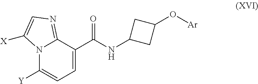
C12=NC=C([X])N1C([Y])=CC=C2C(NC1CC(O[Ar])C1)=O
